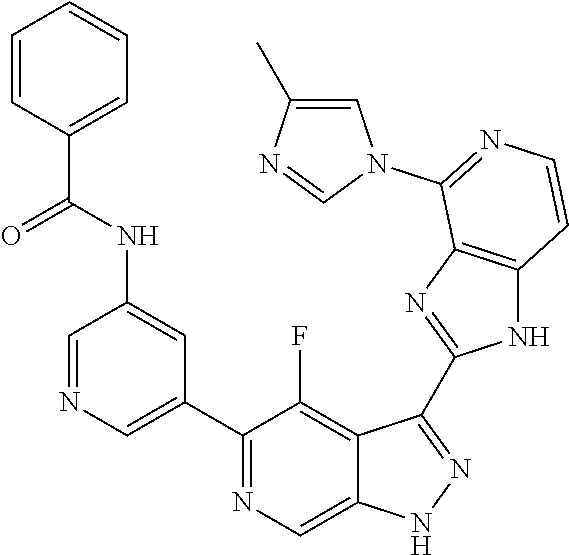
C1=NC=C(C2=NC=C3C(=C2F)C(C2=NC4=C(N2)C=CN=C4N2C=C(C)N=C2)=NN3)C=C1NC(C1=CC=CC=C1)=O
